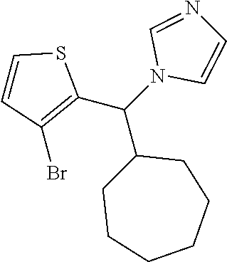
C(C1=C(Br)C=CS1)(N1C=CN=C1)C1CCCCCC1
